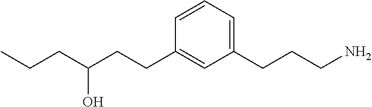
C1(CCC(CCC)O)=CC(CCCN)=CC=C1
